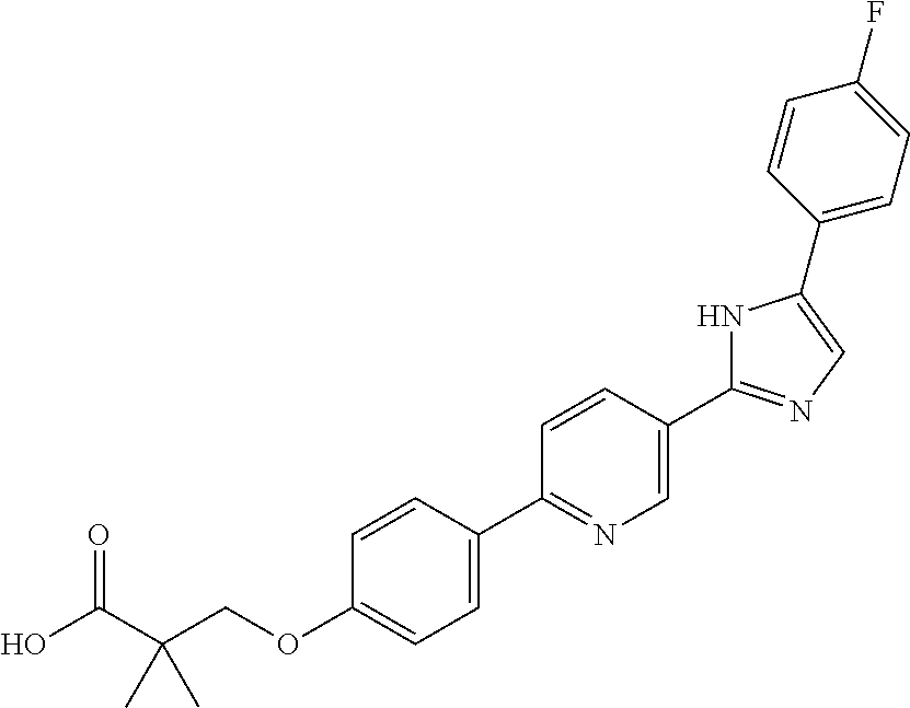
OC(C(COC1=CC=C(C2=NC=C(C3=NC=C(C4=CC=C(F)C=C4)N3)C=C2)C=C1)(C)C)=O
